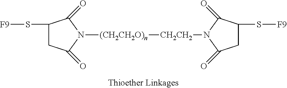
C1(=O)CC(S[F9])C(=O)N1[CH2CH2][(CH2CH2O)n]N1C(=O)C(S[F9])CC1=O
